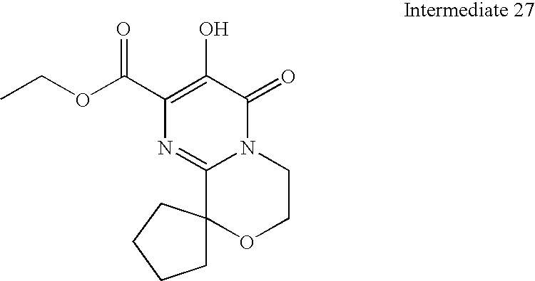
O(C(C1=C(O)C(=O)N2C(=N1)C1(CCCC1)OCC2)=O)CC
